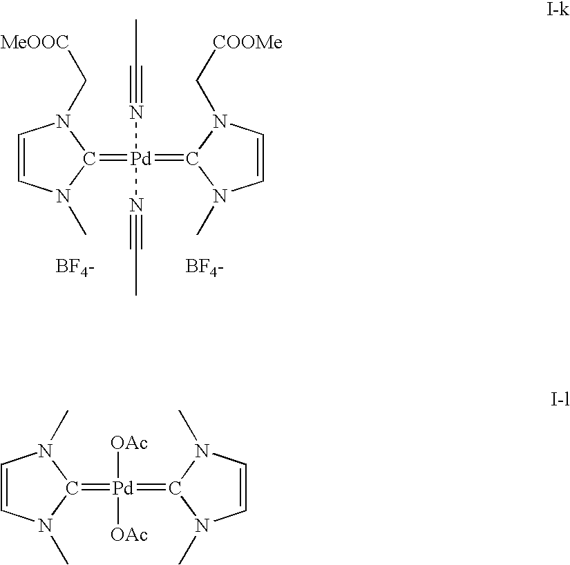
C(N1C=CN(C)C1=[Pd](=C1N(C[COOMe])C=CN1C)(N#CC)N#CC)[MeOOC].[BF4-].[BF4-].CN1C=CN(C)C1=[Pd](=C1N(C)C=CN1C)([OAc])[OAc]
